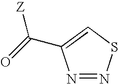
N1=NSC=C1C([Z])=O
